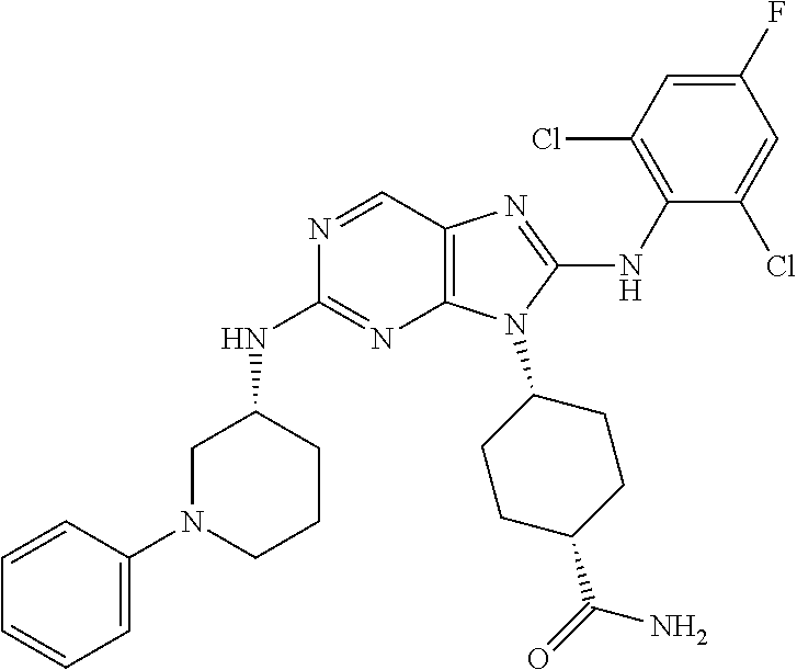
N1=CC2=C(N=C1NC1CN(C3=CC=CC=C3)CCC1)N(C1CCC(C(=O)N)CC1)C(NC1=C(Cl)C=C(F)C=C1Cl)=N2
